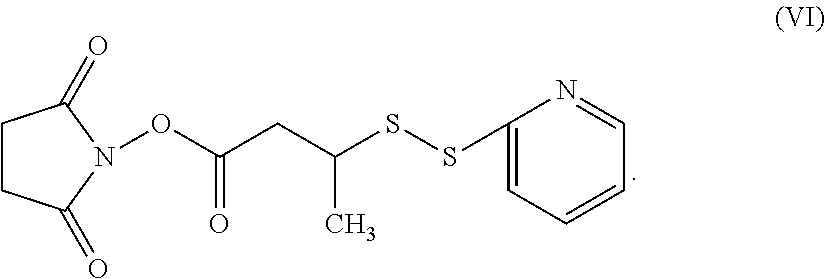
C1CC(=O)N(OC(CC(SSC2=CC=CC=N2)C)=O)C1=O
